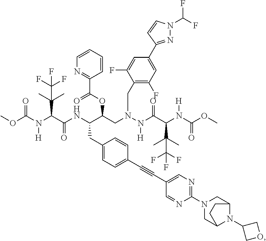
O(C(N(C(C(NC(C(CN(N(C(C(N(C(OC)=O)[H])C(C)(C)C(F)(F)F)=O)[H])CC1=C(F)C=C(C2=NN(C(F)F)C=C2)C=C1F)OC(C1=NC=CC=C1)=O)CC1=CC=C(C#CC2=CN=C(N3CC4N(C5COC5)C(C3)CC4)N=C2)C=C1)=O)C(C)(C)C(F)(F)F)[H])=O)C
